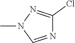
CN1C=NC(Cl)=N1
